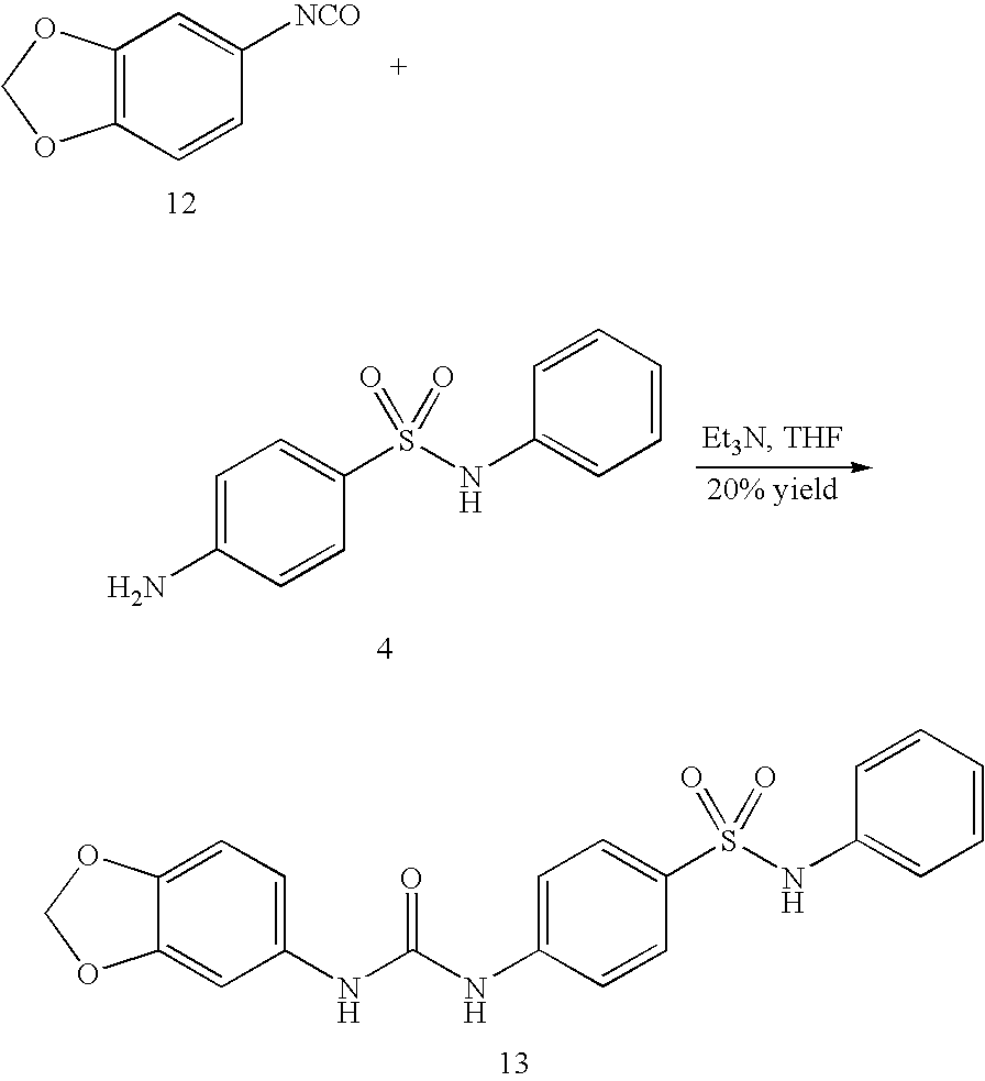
C12=C(C=CC([NCO])=C1)OCO2.C1=C(N)C=CC(S(NC2=CC=CC=C2)(=O)=O)=C1.C1=C(NC(NC2=CC=C3C(=C2)OCO3)=O)C=CC(S(NC2=CC=CC=C2)(=O)=O)=C1
